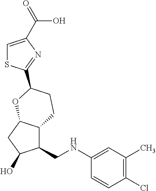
C1(CNC2=CC(C)=C(Cl)C=C2)C2C(CC1O)OC(C1=NC(C(O)=O)=CS1)CC2
